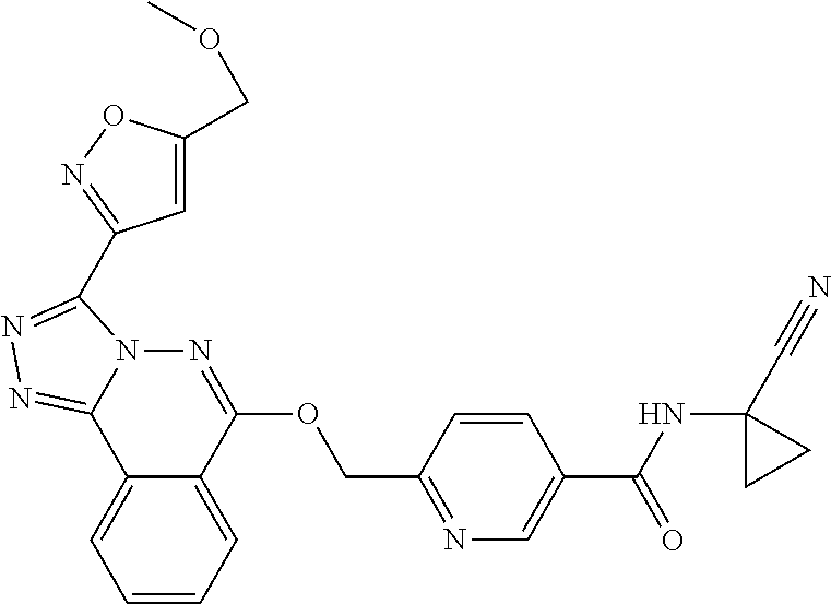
C1=CC=C2C(=C1)C1=NN=C(C3=NOC(COC)=C3)N1N=C2OCC1=NC=C(C(NC2(C#N)CC2)=O)C=C1
